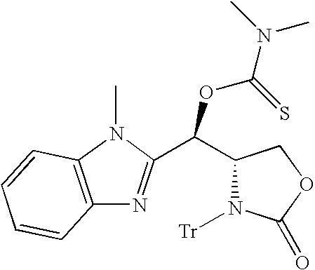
C1(C(C2=NC3=C(N2C)C=CC=C3)OC(N(C)C)=S)N([Tr])C(=O)OC1
